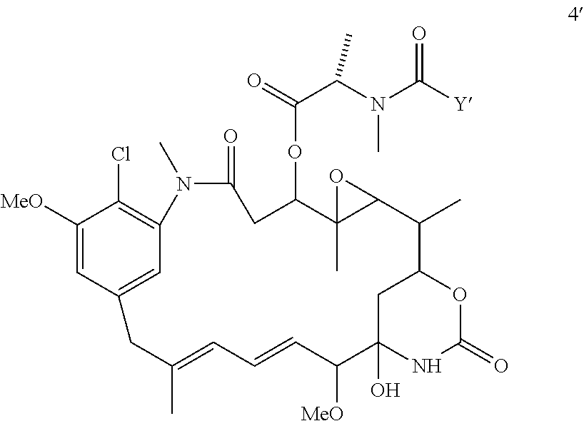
C1([MeO])=CC2=CC(=C1Cl)N(C)C(=O)CC(OC(C(N(C([Y])=O)C)C)=O)C1(C)C(C(C)C3OC(=O)NC(O)(C([MeO])C=CC=C(C)C2)C3)O1
